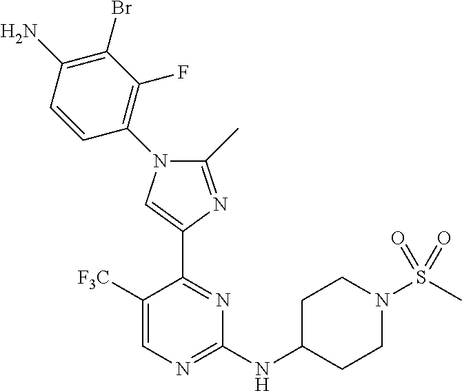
C1(NC2CCN(S(C)(=O)=O)CC2)=NC=C([F3C])C(C2=CN(C3=C(F)C(Br)=C(N)C=C3)C(C)=N2)=N1
